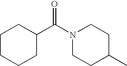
N1(C(C2CCCCC2)=O)CCC(C)CC1
